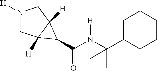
C1N([H])CC2([H])C1([H])C2C(N(C(C1CCCCC1)(C)C)[H])=O
